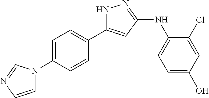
N1C(C2=CC=C(N3C=CN=C3)C=C2)=CC(NC2=CC=C(O)C=C2Cl)=N1
